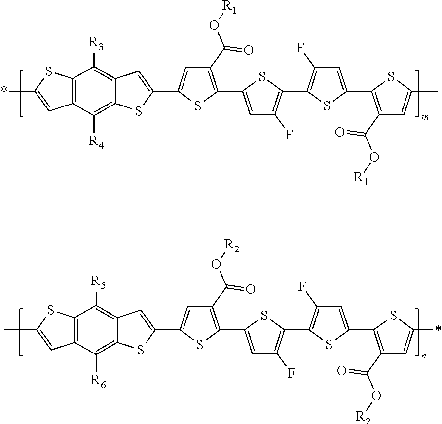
C1(C(O[R1])=O)=C(C2=CC(F)=C(C3=C(F)C=C(C4=C(C(O[R1])=O)C=C(C)S4)S3)S2)SC(C2=CC3=C([R3])C4=C(C=C(*)S4)C([R4])=C3S2)=C1.CC1=CC2=C(S1)C([R5])=C1C(=C2[R6])SC(C2=CC(C(O[R2])=O)=C(C3=CC(F)=C(C4=C(F)C=C(C5=C(C(O[R2])=O)C=C(*)S5)S4)S3)S2)=C1
